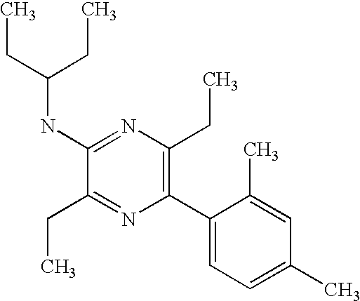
C1(NC(CC)CC)=NC(CC)=C(C2=CC=C(C)C=C2C)N=C1CC
